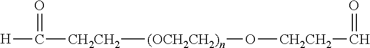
[(OCH2CH2)n]([CH2CH2]C([H])=O)O[CH2CH2]C=O
